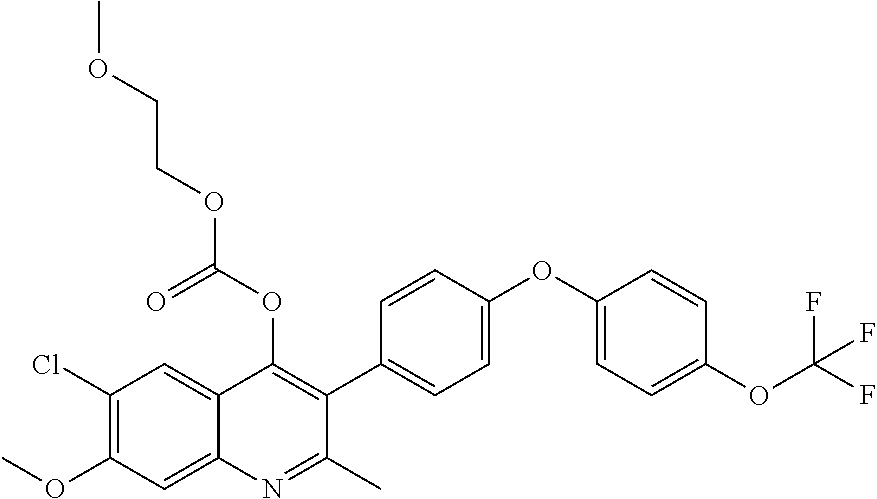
C1(Cl)=C(OC)C=C2C(=C1)C(OC(OCCOC)=O)=C(C1=CC=C(OC3=CC=C(OC(F)(F)F)C=C3)C=C1)C(C)=N2
